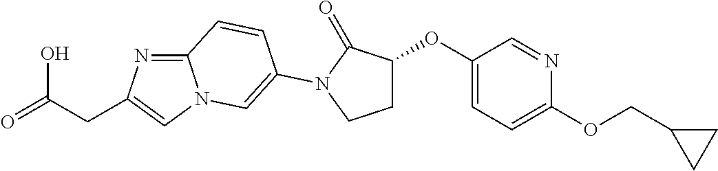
C12=NC(CC(O)=O)=CN1C=C(N1C(=O)C(OC3=CC=C(OCC4CC4)N=C3)CC1)C=C2
